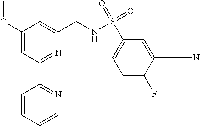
C1(OC)=CC(C2=NC=CC=C2)=NC(CNS(C2=CC=C(F)C(C#N)=C2)(=O)=O)=C1
